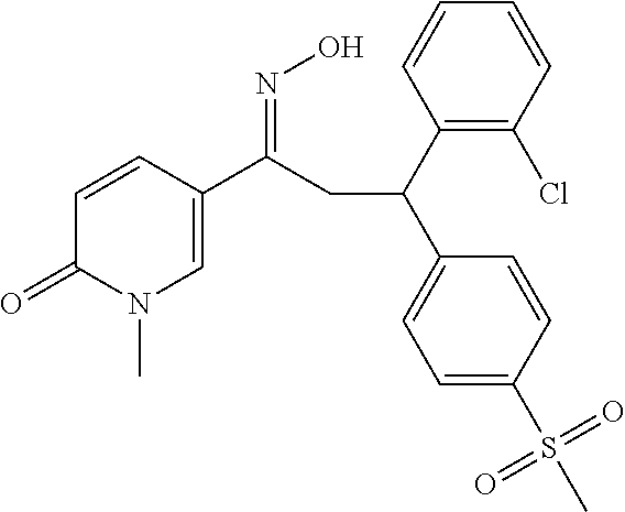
C1=CC(C(CC(C2=CC=C(S(C)(=O)=O)C=C2)C2=C(Cl)C=CC=C2)=NO)=CN(C)C1=O
